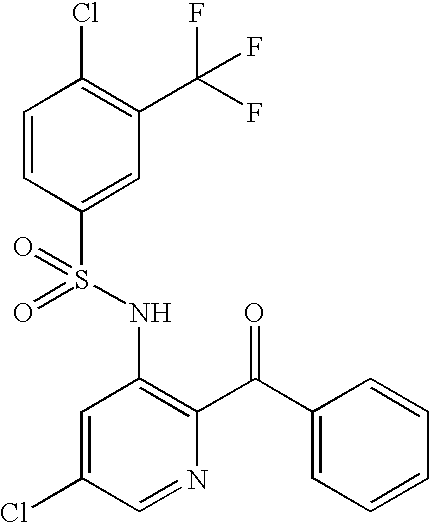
C1=CC(S(NC2=C(C(C3=CC=CC=C3)=O)N=CC(Cl)=C2)(=O)=O)=CC(C(F)(F)F)=C1Cl
